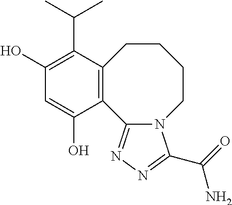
C12=C(C(C(C)C)=C(O)C=C1O)CCCCN1C2=NN=C1C(N)=O
